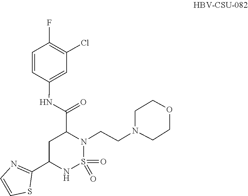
S1(=O)(=O)NC(C2=NC=CS2)CC(C(NC2=CC(Cl)=C(F)C=C2)=O)N1CCN1CCOCC1
